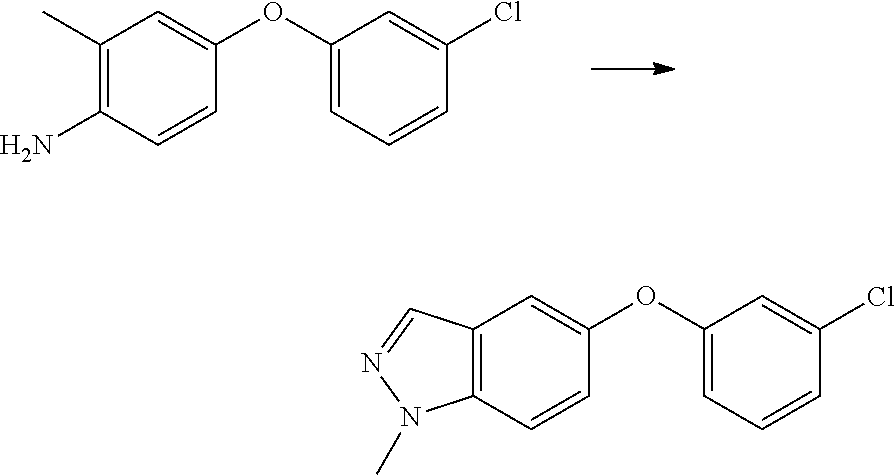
C1(OC2=CC(C)=C(N)C=C2)=CC=CC(Cl)=C1.C1(OC2=CC3=C(C=C2)N(C)N=C3)=CC=CC(Cl)=C1
